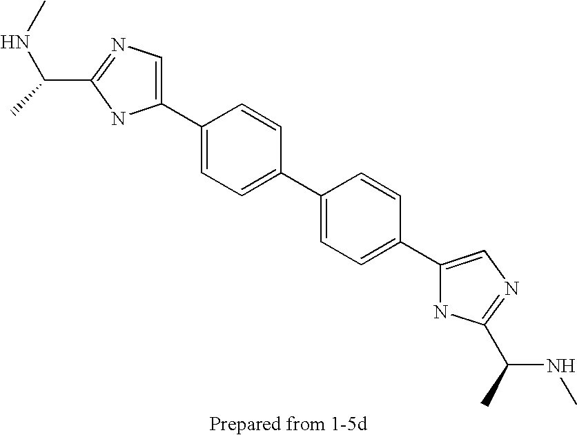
CC(NC)C1=NC=C(C2=CC=C(C3=CC=C(C4=CN=C(C(C)NC)N4)C=C3)C=C2)N1
